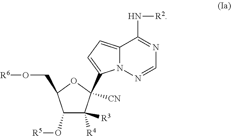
C12=CC=C(C3([CN])C([R3])([R4])C(O[R5])C(CO[R6])O3)N1N=CN=C2N[R2]
